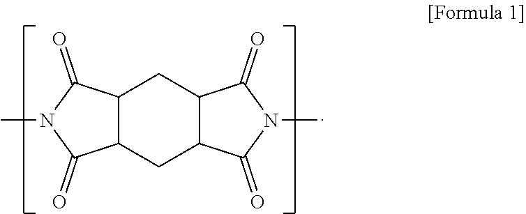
C12C(CC3C(C1)C(=O)N(C)C3=O)C(=O)N(C)C2=O
